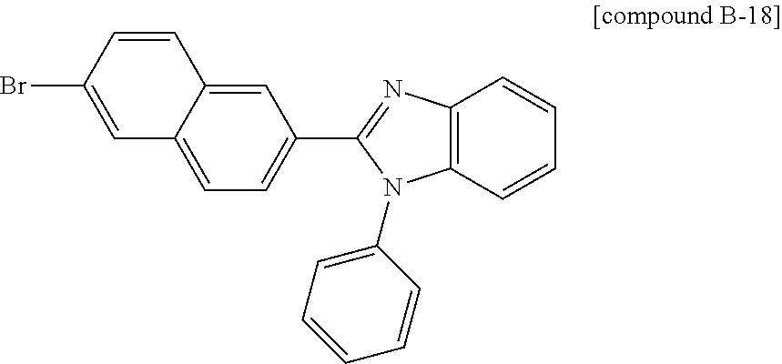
C12=CC=C(C3=NC4=C(N3C3=CC=CC=C3)C=CC=C4)C=C1C=CC(Br)=C2
